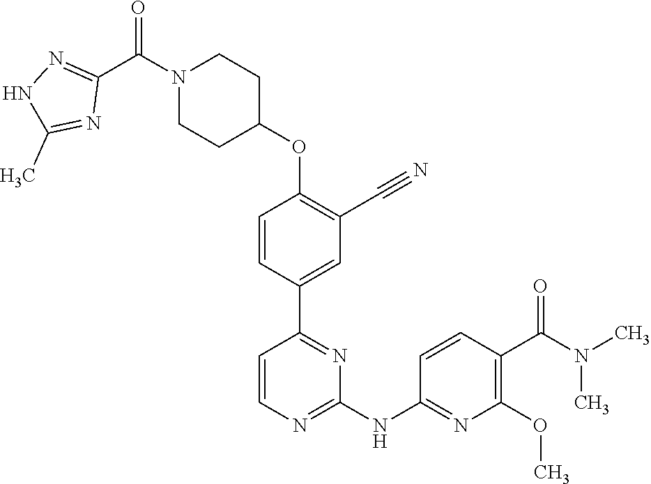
O(C1=C(C#N)C=C(C2=NC(NC3=NC(OC)=C(C(N(C)C)=O)C=C3)=NC=C2)C=C1)C1CCN(C(C2=NNC(C)=N2)=O)CC1
